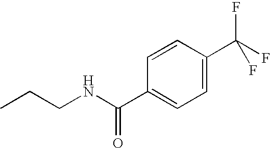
CCCNC(=O)C1=CC=C(C(F)(F)F)C=C1
